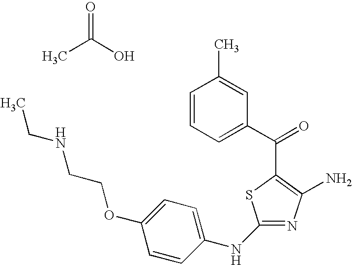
C1(NC2=CC=C(OCCNCC)C=C2)=NC(N)=C(C(C2=CC=CC(C)=C2)=O)S1.O=C(O)C
